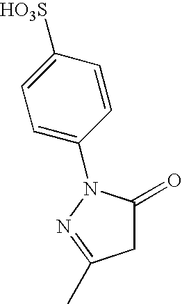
C1=C(N2C(=O)CC(C)=N2)C=CC([HO3S])=C1
